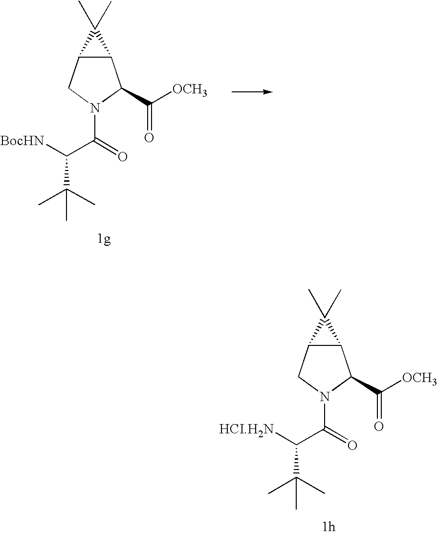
C12C(CN(C(=O)C([HCI.H2N])C(C)(C)C)C1C(=O)[OCH3])C2(C)C.C12C(CN(C(=O)C([BocHN])C(C)(C)C)C1C(=O)[OCH3])C2(C)C
